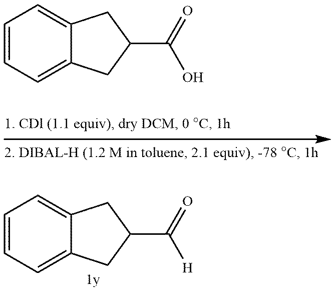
C1=CC=C2C(=C1)CC(C(=O)O)C2.C1=CC=C2C(=C1)CC(C(=O)[H])C2
